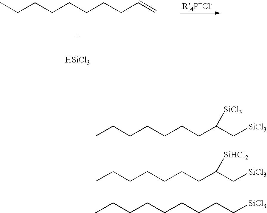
CCCCCCCCC=C.[HSiCl3].CCCCCCCC(C[SiCl3])[SiCl3].CCCCCCCC(C[SiCl3])[SiHCl2].CCCCCCCCC[SiCl3]
